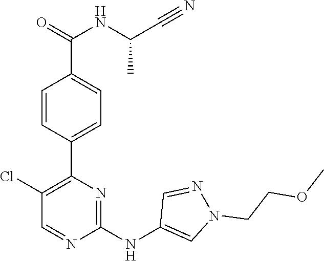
C1(C2=C(Cl)C=NC(NC3=CN(CCOC)N=C3)=N2)=CC=C(C(=O)NC(C#N)C)C=C1
